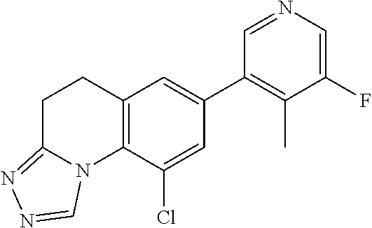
C1(F)=CN=CC(C2=CC3=C(C(Cl)=C2)N2C(=NN=C2)CC3)=C1C
